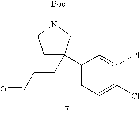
C1C(C2=CC=C(Cl)C(Cl)=C2)(CCC=O)CN([Boc])C1
